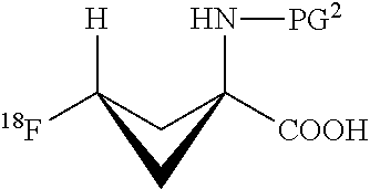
C1C([H])([18F])CC1(N[PG2])[COOH]
